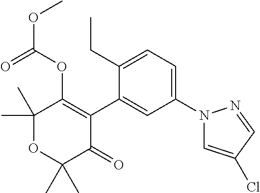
C1(C)(C)OC(C)(C)C(=O)C(C2=CC(N3C=C(Cl)C=N3)=CC=C2CC)=C1OC(OC)=O
